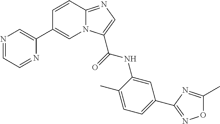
N12C(=NC=C1C(=O)NC1=CC(C3=NOC(C)=N3)=CC=C1C)C=CC(C1=CN=CC=N1)=C2
